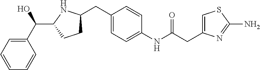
C1=CC=CC(C(O)C2CCC(CC3=CC=C(NC(CC4=CSC(N)=N4)=O)C=C3)N2)=C1
